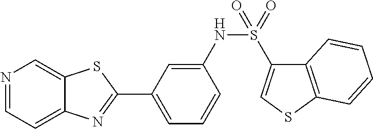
C1=C(NS(=O)(C2=CSC3=C2C=CC=C3)=O)C=CC=C1C1=NC2=CC=NC=C2S1
